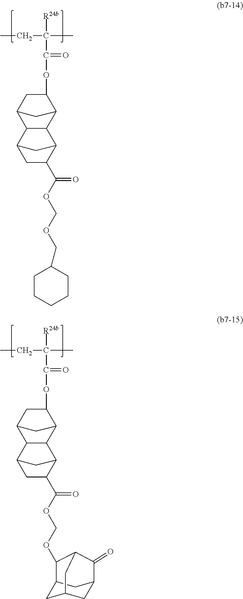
[R24b]C(C(OC1CC2C3C(C1C2)C1C(C(OCOCC2CCCCC2)=O)CC3C1)=O)(C)CC.[R24b]C(C(OC1CC2C3C(C1C2)C1C(C(OCOC2C4CC5CC(C4)C(=O)C2C5)=O)CC3C1)=O)(C)CC
